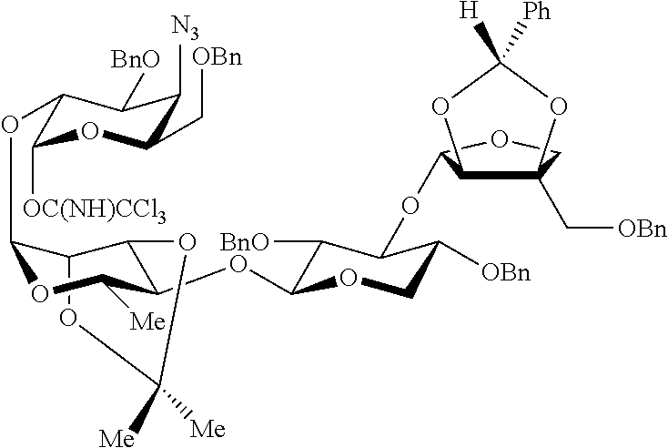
C12C(OC3C([OC(NH)CCl3])OC(C[OBn])C([N3])C3[BnO])OC([Me])C(OC3C([BnO])C(OC4C5C(C[OBn])(CO4)OC([H])([Ph])O5)C([OBn])CO3)C1OC([Me])([Me])O2
